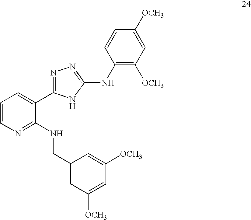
C1=CN=C(NCC2=CC([OCH3])=CC([OCH3])=C2)C(C2=NN=C(NC3=C([OCH3])C=C([OCH3])C=C3)N2)=C1
